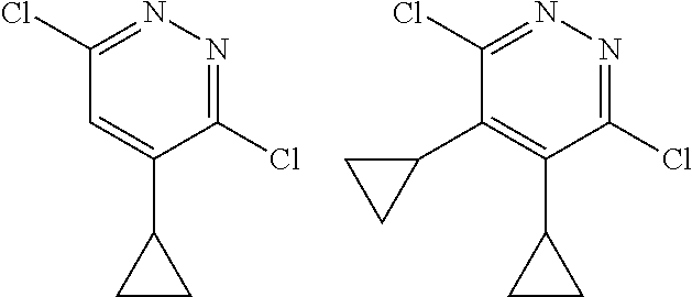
C1(C2CC2)=C(C2CC2)C(Cl)=NN=C1Cl.C1=C(C2CC2)C(Cl)=NN=C1Cl
